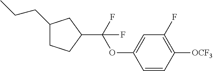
C1(CCC)CCC(C(OC2=CC(F)=C([OCF3])C=C2)(F)F)C1
